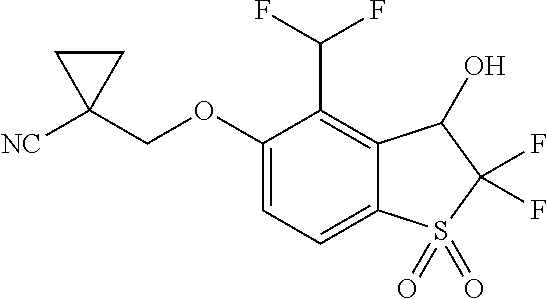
C(OC1=CC=C2C(=C1C(F)F)C(O)C(F)(F)S2(=O)=O)C1([NC])CC1
